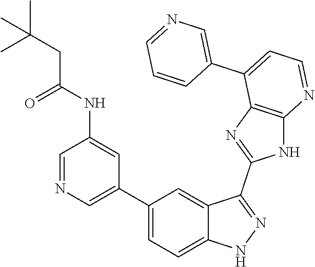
C1=NC=C(C2=CC=C3C(=C2)C(C2=NC4=C(N2)N=CC=C4C2=CN=CC=C2)=NN3)C=C1NC(CC(C)(C)C)=O
